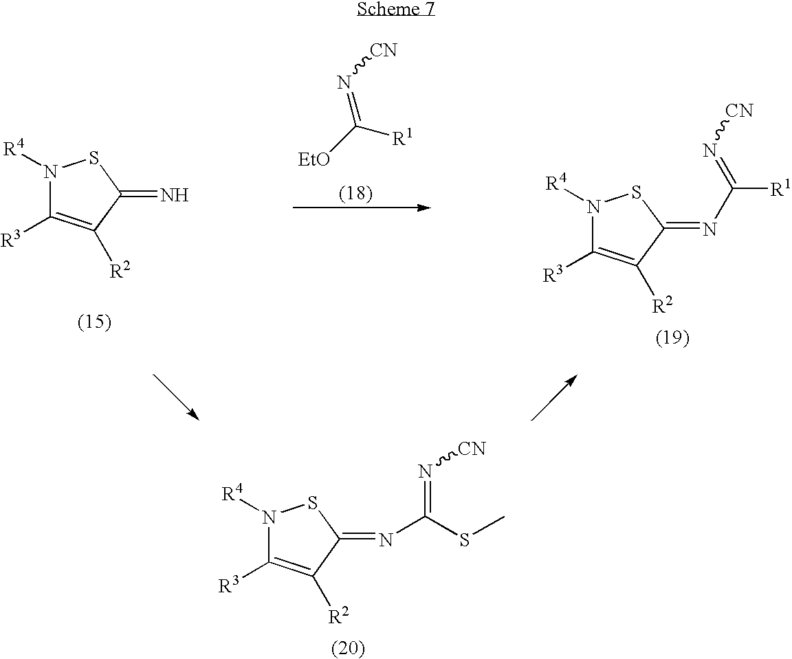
N1([R4])C([R3])=C([R2])C(=NC(SC)=N[CN])S1.N1([R4])C([R3])=C([R2])C(=NC([R1])=N[CN])S1.N1([R4])C([R3])=C([R2])C(=N)S1.[EtO]C([R1])=N[CN]
